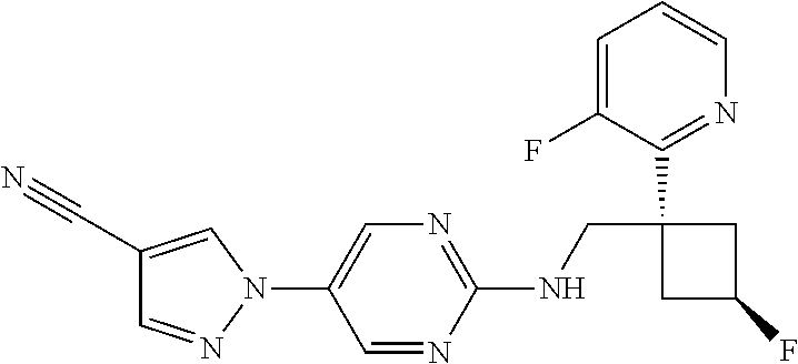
N1(C2=CN=C(NCC3(C4=NC=CC=C4F)CC(F)C3)N=C2)C=C(C#N)C=N1
